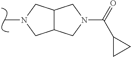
CN1CC2C(C1)CN(C(C1CC1)=O)C2
